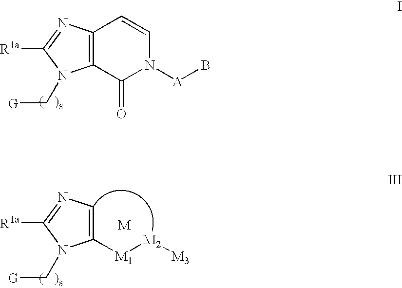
C12=C(C(=O)N([A]B)C=C1)N(C[G])C([R1a])=N2.[M].C1=C([M1][M2][M3])N(C[G])C([R1a])=N1
